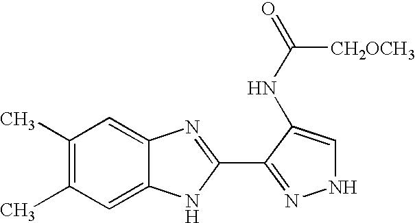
C1(C)=C(C)C=C2C(=C1)N=C(C1=NNC=C1NC(=O)[CH2OCH3])N2
